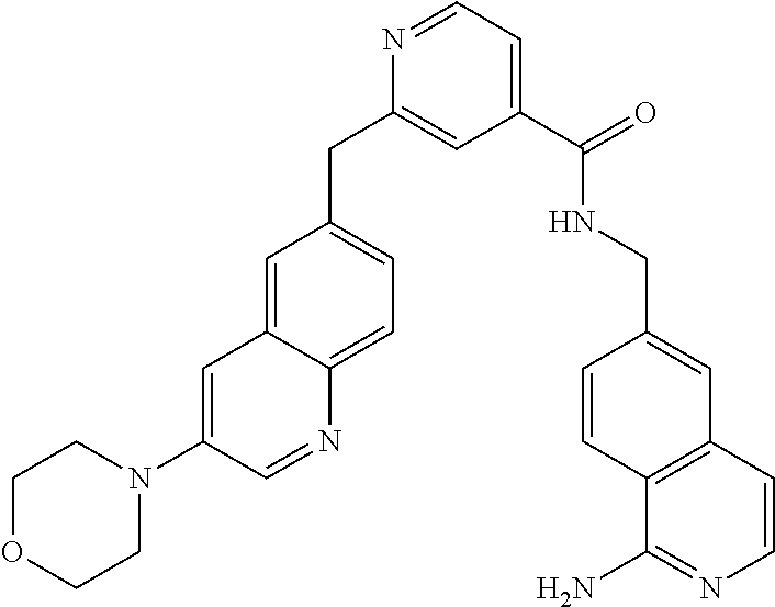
C1(C(=O)NCC2=CC3=C(C=C2)C(N)=NC=C3)=CC=NC(CC2=CC=C3C(=C2)C=C(N2CCOCC2)C=N3)=C1
